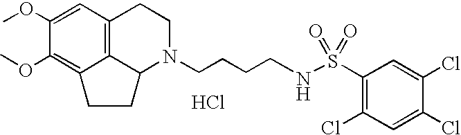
Cl.C12=C3C=C(OC)C(OC)=C1CCC2N(CCCCNS(C1=C(Cl)C=C(Cl)C(Cl)=C1)(=O)=O)CC3
